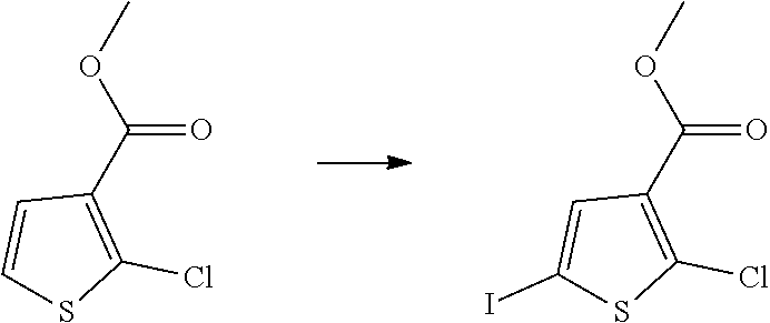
COC(C1=C(Cl)SC=C1)=O.COC(C1=C(Cl)SC(I)=C1)=O
